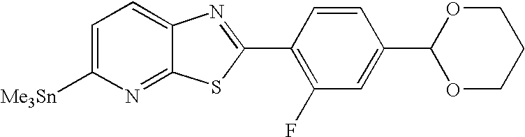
[Me3Sn]C1=CC=C2C(=N1)SC(C1=C(F)C=C(C3OCCCO3)C=C1)=N2
